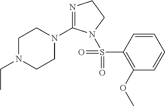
N1=C(N2CCN(CC)CC2)N(S(C2=C(OC)C=CC=C2)(=O)=O)CC1
